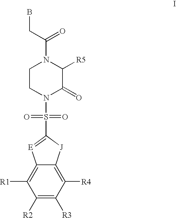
C1([R2])=C([R3])C([R4])=C2C(=C1[R1])[E]=C(S(=O)(=O)N1C(=O)C([R5])N(C(CB)=O)CC1)[J]2
